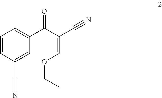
C(C#N)(C(C1=CC=CC(C#N)=C1)=O)=COCC
